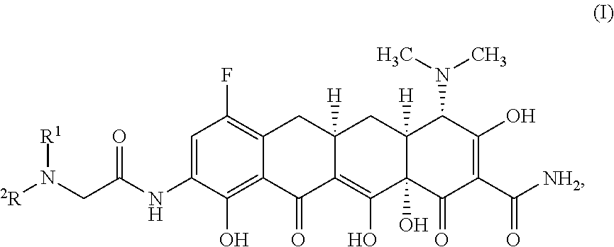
[2R]N(CC(NC1=CC(F)=C2C(=C1O)C(=O)C1=C(O)C3(O)C([H])(CC1([H])C2)C(N(C)C)C(O)=C(C([NH2])=O)C3=O)=O)[R1]
